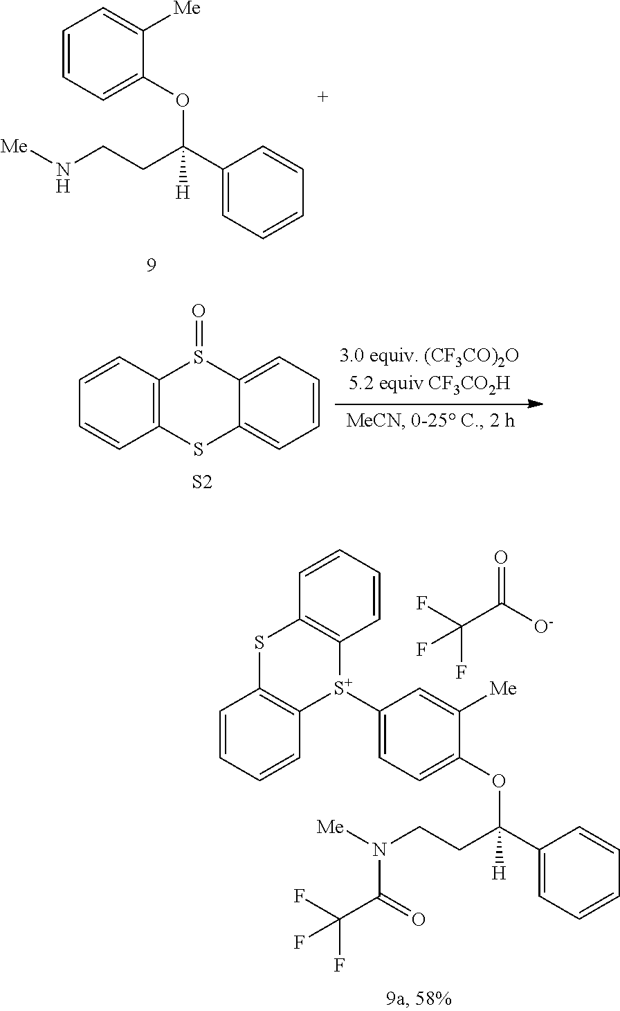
C1(C(CCN[Me])([H])OC2=CC=CC=C2[Me])=CC=CC=C1.C1=CC2=C(C=C1)SC1=CC=CC=C1S2=O.[S2].S1C2=C([S+](C3=CC=C(OC(C4=CC=CC=C4)(CCN([Me])C(=O)C(F)(F)F)[H])C([Me])=C3)C3=C1C=CC=C3)C=CC=C2.C(C([O-])=O)(F)(F)F
